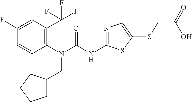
C1(N(CC2CCCC2)C(=O)NC2=NC=C(SCC(O)=O)S2)=C(C(F)(F)F)C=C(F)C=C1
